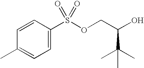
O(CC(O)C(C)(C)C)S(C1=CC=C(C)C=C1)(=O)=O
